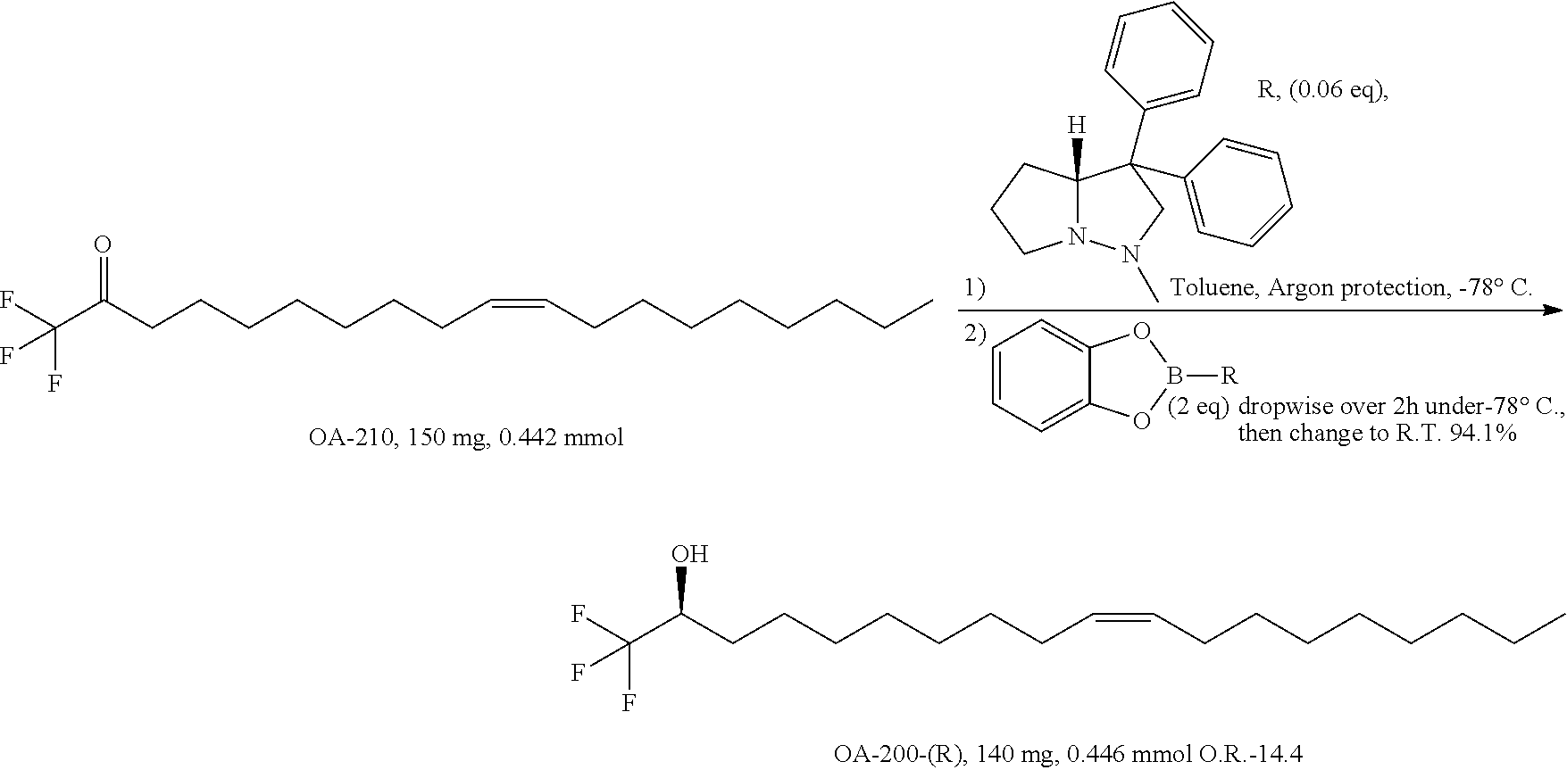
FC(C(CCCCCCCC=CCCCCCCCC)=O)(F)F.C1=CC=C2C(=C1)OB([R])O2.C12([H])N(N(C)CC1(C1=CC=CC=C1)C1=CC=CC=C1)CCC2.FC(C(CCCCCCCC=CCCCCCCCC)O)(F)F
